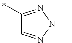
C1(C)=NN(C)N=C1
